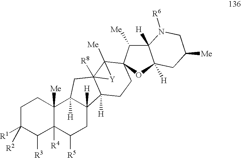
C1C([R1])([R2])C([R3])C2([R4])C([Me])(C1)C1([H])C([H])(CC2[R5])C2([H])C3([R8])(C1)C([Me])(C1(C([Me])C4([H])C([H])(O1)CC([Me])CN4[R6])CC2)[Y]3
